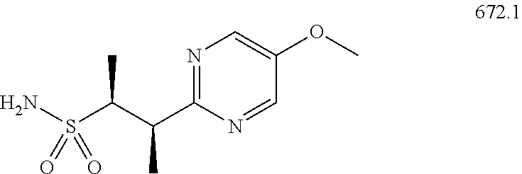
N1=C(C(C(S(N)(=O)=O)C)C)N=CC(OC)=C1
